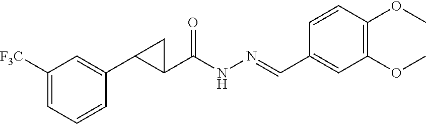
C1(C2C(C(NN=CC3=CC(OC)=C(OC)C=C3)=O)C2)=CC([F3C])=CC=C1
